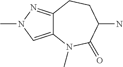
C12=CN(C)N=C1CCC(N)C(=O)N2C
